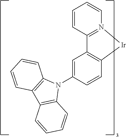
C1=CC2=N(C=C1)[Ir]C1=C2C=C(N2C3=C(C4=C2C=CC=C4)C=CC=C3)C=C1
